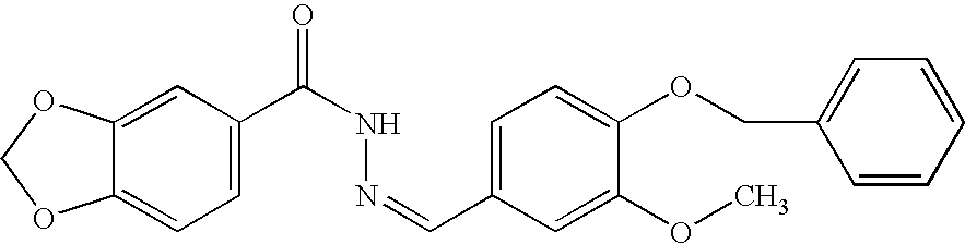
C1=C2C(=CC=C1C(NN=CC1=CC=C(OCC3=CC=CC=C3)C(OC)=C1)=O)OCO2
